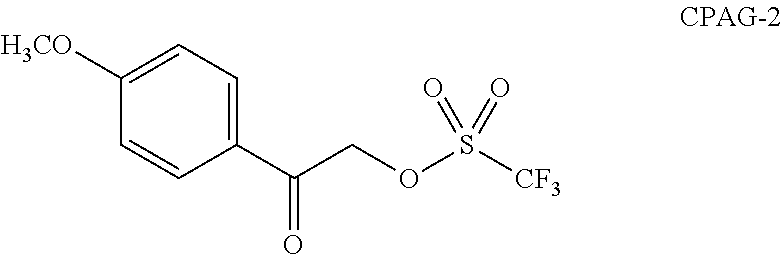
C1(C(COS(=O)(=O)[CF3])=O)=CC=C([H3CO])C=C1
